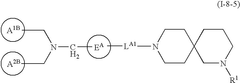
[A1B].[A2B].[EA].C(C)N(CC)CC.[LA1](C)N1CCC2(CC1)CN([R1])CCC2
